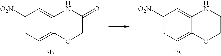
C1([O2N])=CC=C2C(=C1)NC(=O)CO2.[3B].C1([O2N])=CC=C2C(=C1)NCCO2.[3C]
